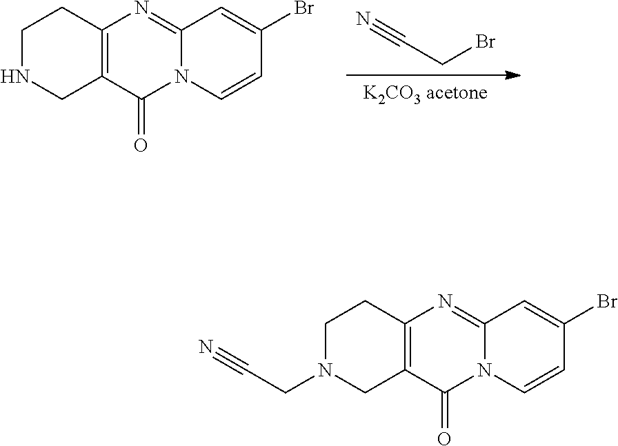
[K2CO3 acetone].N#CCBr.N12C(=NC3=C(C1=O)CNCC3)C=C(Br)C=C2.N12C(=NC3=C(C1=O)CN(CC#N)CC3)C=C(Br)C=C2
